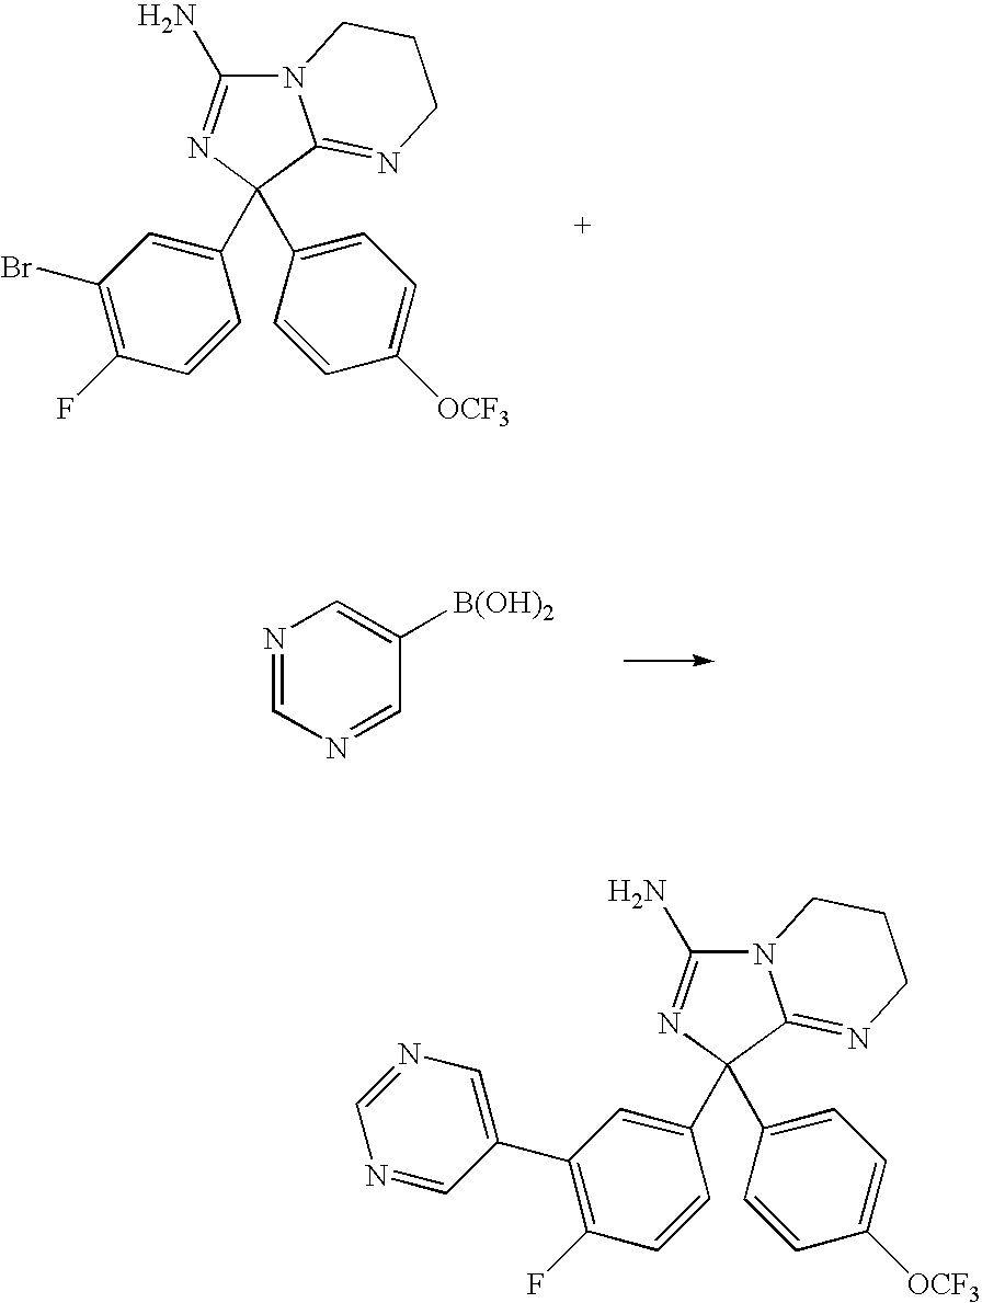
N12C(N)=NC(C3=CC=C([OCF3])C=C3)(C3=CC(Br)=C(F)C=C3)C1=NCCC2.N1=CN=CC([B(OH)2])=C1.N12C(N)=NC(C3=CC=C([OCF3])C=C3)(C3=CC(C4=CN=CN=C4)=C(F)C=C3)C1=NCCC2
